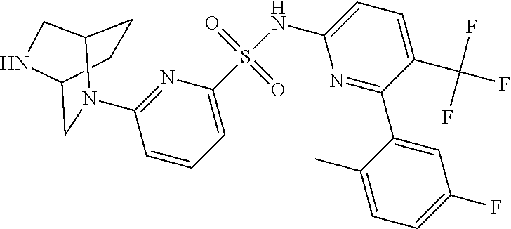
C1=C(S(NC2=CC=C(C(F)(F)F)C(C3=CC(F)=CC=C3C)=N2)(=O)=O)N=C(N2CC3CCC2CN3)C=C1
